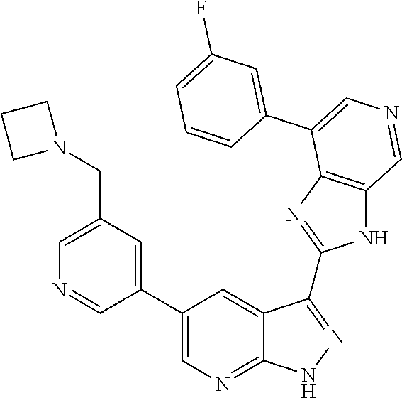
C1=C(CN2CCC2)C=C(C2=CN=C3C(=C2)C(C2=NC4=C(N2)C=NC=C4C2=CC(F)=CC=C2)=NN3)C=N1
